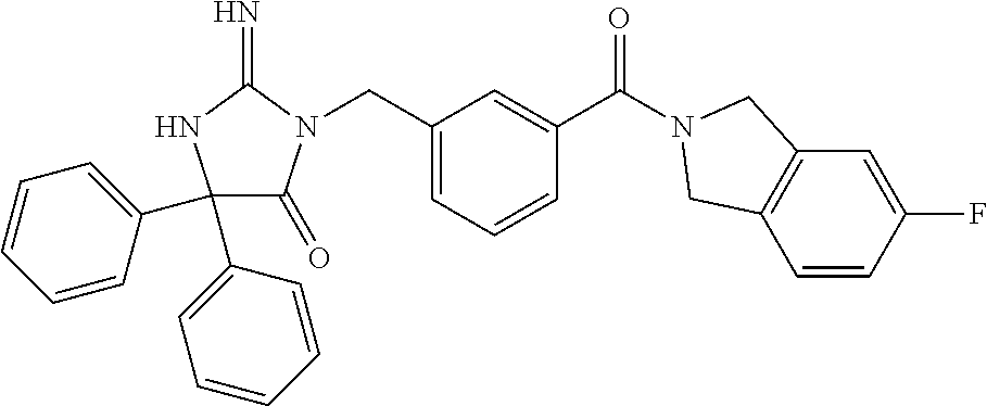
C1(C2=CC=CC=C2)(C2=CC=CC=C2)C(=O)N(CC2=CC=CC(C(=O)N3CC4=C(C=CC(F)=C4)C3)=C2)C(=N)N1
